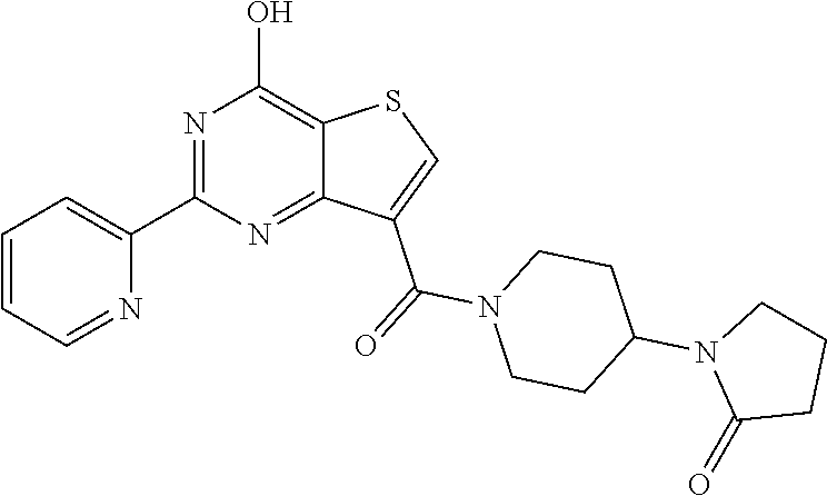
C1(C2=CC=CC=N2)=NC(O)=C2C(=N1)C(C(=O)N1CCC(N3C(=O)CCC3)CC1)=CS2
